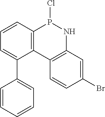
C12=C(C=CC=C1C1=CC=CC=C1)P(Cl)NC1=C2C=CC(Br)=C1
